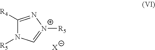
C1([R4])=N[N+]([R5])=CN1[R5].[X]
